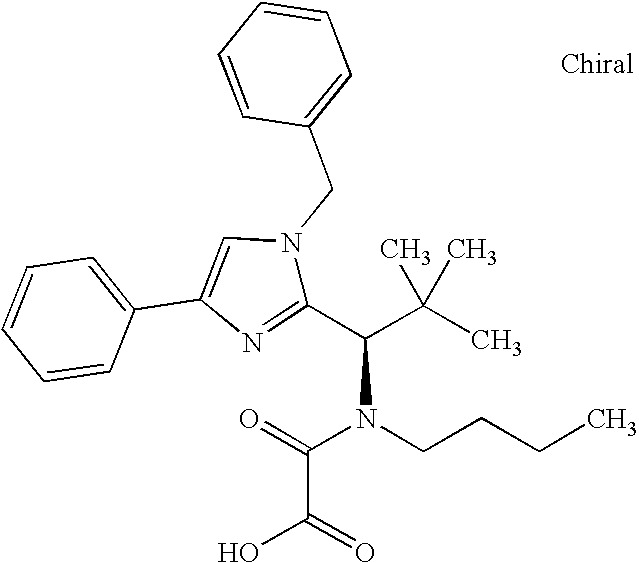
C1(C(C(C)(C)C)N(CCCC)C(=O)C(=O)O)=NC(C2=CC=CC=C2)=CN1CC1=CC=CC=C1
